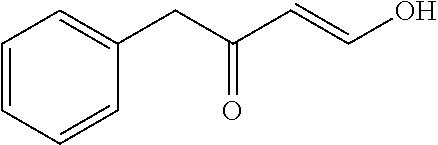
C1=CC=CC(CC(C=CO)=O)=C1
